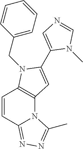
C12=C(N(CC3=CC=CC=C3)C(C3=CN=CN3C)=C1)C=CC1=NN=C(C)N21
